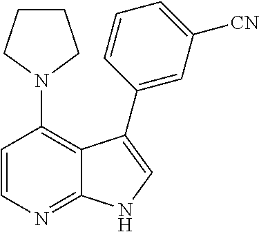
C1=CN=C2C(=C1N1CCCC1)C(C1=CC([CN])=CC=C1)=CN2
